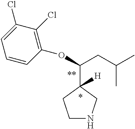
C1NCC(C(CC(C)C)OC2=C(Cl)C(Cl)=CC=C2)([H])C1
